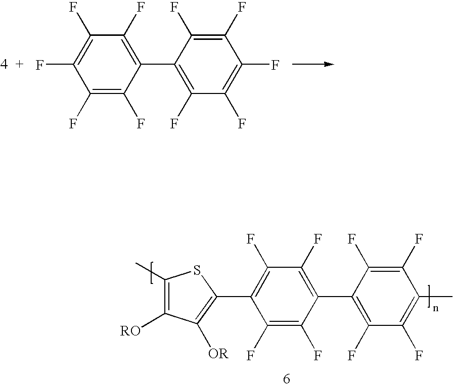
C1(F)=C(F)C(C2=C(F)C(F)=C(F)C(F)=C2F)=C(F)C(F)=C1F.C1(F)=C(F)C(C2=C(F)C(F)=C(C)C(F)=C2F)=C(F)C(F)=C1C1=C([OR])C([RO])=C(C)S1
